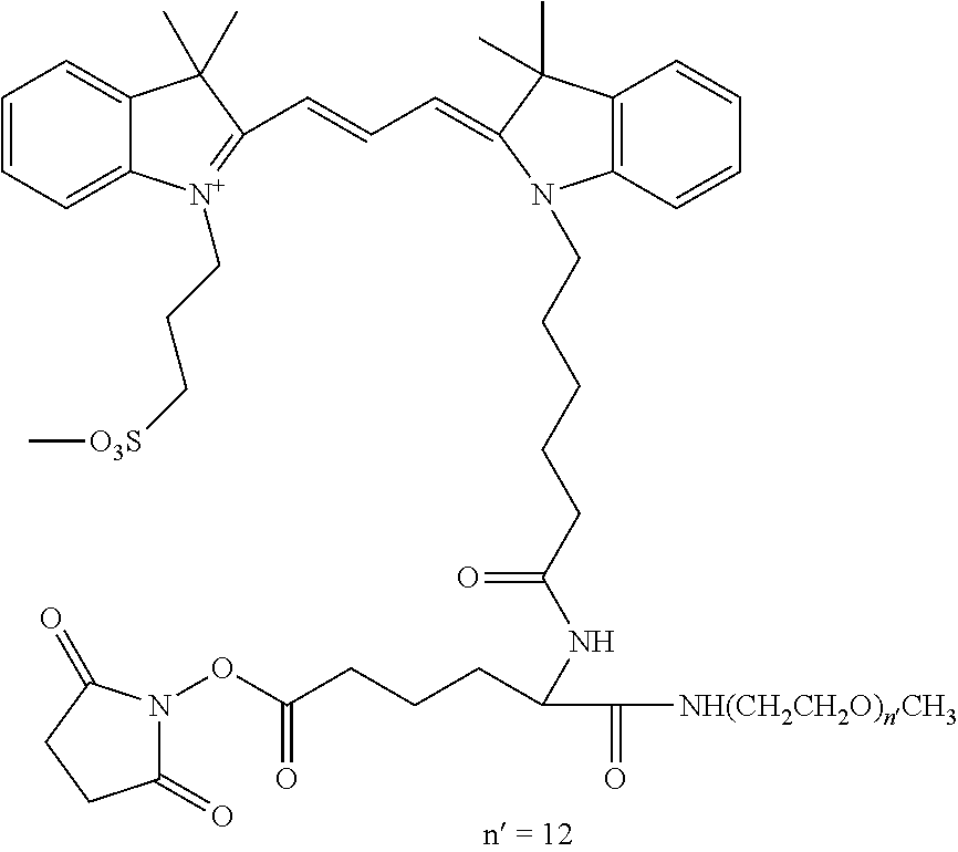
C1=CC=C2C(=C1)C(C)(C)C(C=CC=C1C(C)(C)C3=C(N1CCCCCC(NC(C([NH(CH2CH2O)nCH3])=O)CCCC(ON1C(=O)CCC1=O)=O)=O)C=CC=C3)=[N+]2CCC[O3S]C
